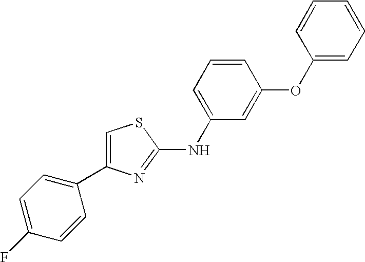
C1=C(NC2=NC(C3=CC=C(F)C=C3)=CS2)C=C(OC2=CC=CC=C2)C=C1
